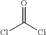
O=C(Cl)Cl
